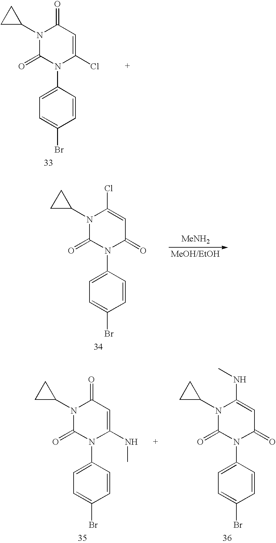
C1=CC(N2C(Cl)=CC(=O)N(C3CC3)C2=O)=CC=C1Br.C1=CC(N2C(=O)C=C(Cl)N(C3CC3)C2=O)=CC=C1Br.[MeNH2].[MeOH/EtOH].C1=CC(N2C(NC)=CC(=O)N(C3CC3)C2=O)=CC=C1Br.C1=CC(N2C(=O)C=C(NC)N(C3CC3)C2=O)=CC=C1Br
